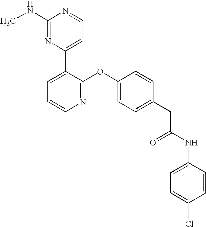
N1=C(OC2=CC=C(CC(NC3=CC=C(Cl)C=C3)=O)C=C2)C(C2=CC=NC(NC)=N2)=CC=C1
